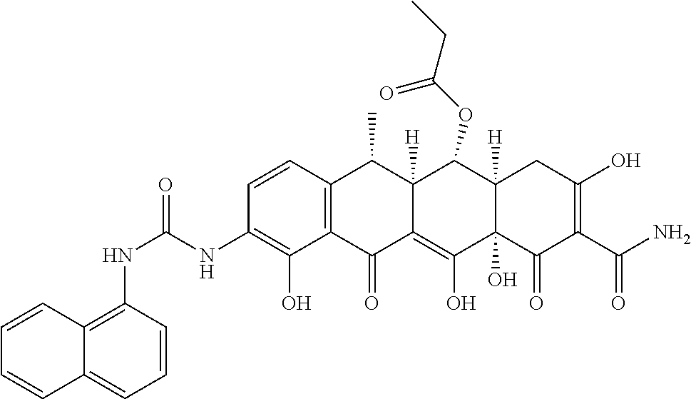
C1=CC2=C(C(O)=C1NC(NC1=C3C(=CC=C1)C=CC=C3)=O)C(=O)C1=C(O)C3(O)C([H])(C(OC(CC)=O)C1([H])C2C)CC(O)=C(C(N)=O)C3=O
